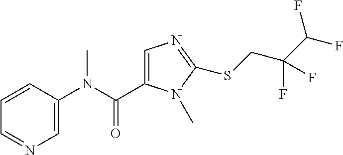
C1=CC(N(C(=O)C2=CN=C(SCC(C(F)F)(F)F)N2C)C)=CN=C1
